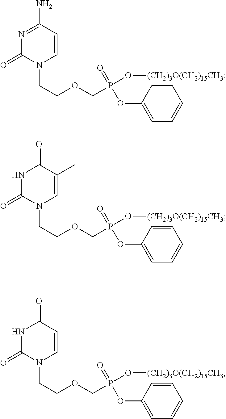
N1=C(N)C=CN(CCOCP(O[(CH2)3O(CH2)15CH3])(=O)OC2=CC=CC=C2)C1=O.N1C(=O)N(CCOCP(O[(CH2)3O(CH2)15CH3])(=O)OC2=CC=CC=C2)C=C(C)C1=O.N1C(=O)N(CCOCP(O[(CH2)3O(CH2)15CH3])(=O)OC2=CC=CC=C2)C=CC1=O
